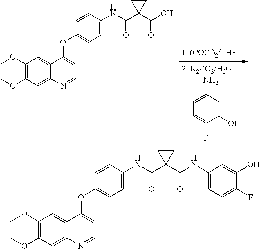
C1(OC)=C(OC)C=C2C(=C1)C(OC1=CC=C(NC(C3(C(O)=O)CC3)=O)C=C1)=CC=N2.C1=C(O)C(F)=CC=C1N.C1(OC)=C(OC)C=C2C(=C1)C(OC1=CC=C(NC(C3(C(NC4=CC=C(F)C(O)=C4)=O)CC3)=O)C=C1)=CC=N2
